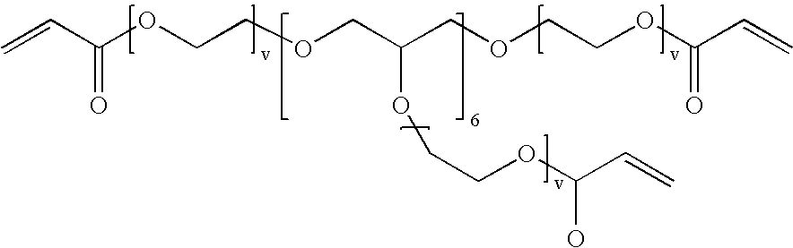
C=CC(OCCOCC(COCCOC(C=C)=O)OCCOC(C=C)O)=O
